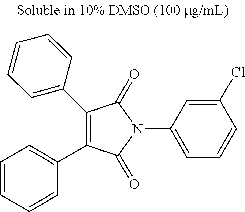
C1(C2=CC=CC=C2)=C(C2=CC=CC=C2)C(=O)N(C2=CC=CC(Cl)=C2)C1=O
